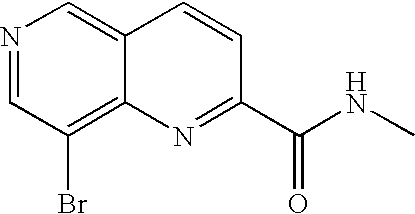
N1=CC(Br)=C2C(=C1)C=CC(C(NC)=O)=N2
